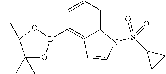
C1(C)(C)OB(C2=C3C(=CC=C2)N(S(C2CC2)(=O)=O)C=C3)OC1(C)C
